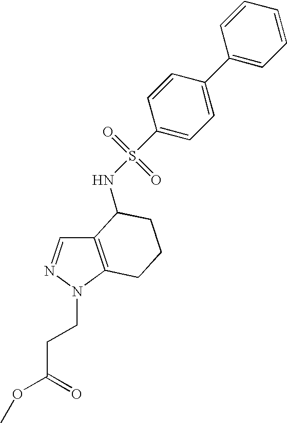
C12=C(N(CCC(OC)=O)N=C1)CCCC2NS(=O)(=O)C1=CC=C(C2=CC=CC=C2)C=C1
